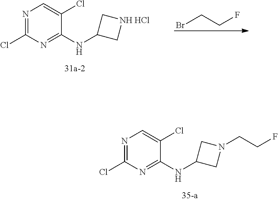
BrCCF.N1=C(Cl)N=C(NC2C[NH HCl]C2)C(Cl)=C1.N1=C(Cl)N=C(NC2CN(CCF)C2)C(Cl)=C1
